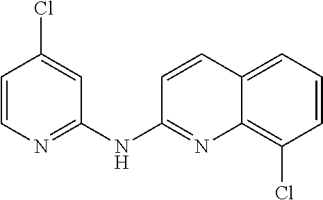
C1=CN=C(NC2=NC3=C(Cl)C=CC=C3C=C2)C=C1Cl
